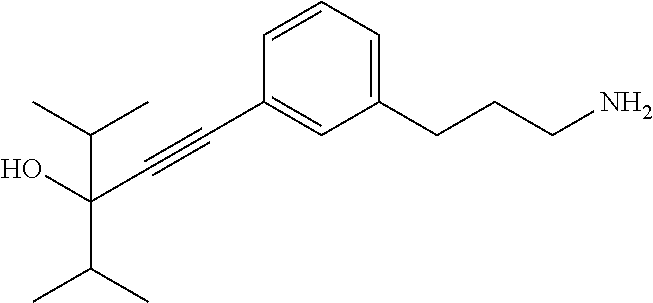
C1=CC=C(CCCN)C=C1C#CC(C(C)C)(O)C(C)C
